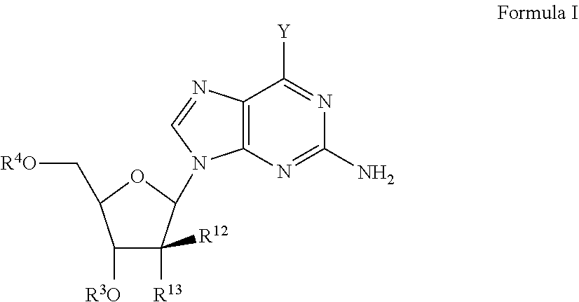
C1([R3O])C([R13])([R12])C(N2C3=C(C([Y])=NC(N)=N3)N=C2)OC1C[R4O]
